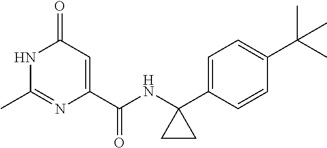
N1C(C)=NC(C(NC2(C3=CC=C(C(C)(C)C)C=C3)CC2)=O)=CC1=O
